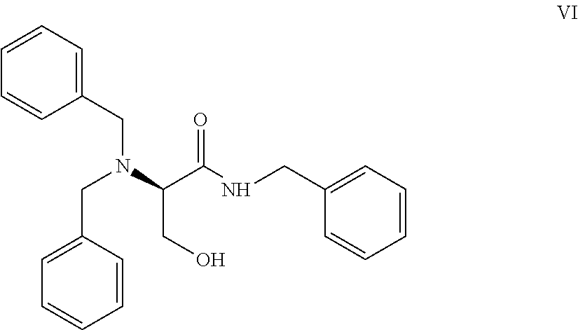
C1=C(CNC(C(N(CC2=CC=CC=C2)CC2=CC=CC=C2)CO)=O)C=CC=C1
